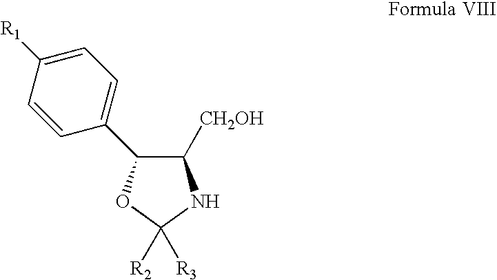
C1([R1])=CC=C(C2C([CH2OH])NC([R2])([R3])O2)C=C1
